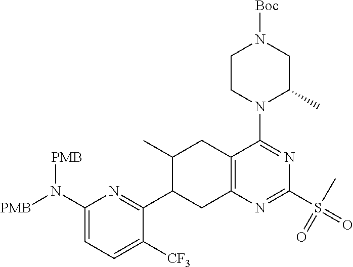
C1(N([PMB])[PMB])=CC=C([CF3])C(C2CC3=C(CC2C)C(N2C(C)CN([Boc])CC2)=NC(S(=O)(=O)C)=N3)=N1
